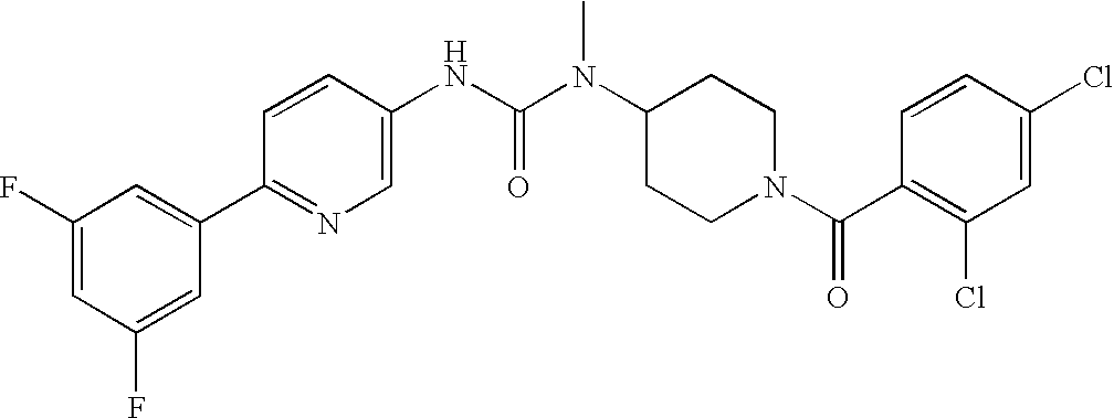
C1(F)=CC(F)=CC(C2=NC=C(NC(N(C3CCN(C(=O)C4=C(Cl)C=C(Cl)C=C4)CC3)C)=O)C=C2)=C1
